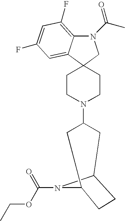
C1CN(C2CC3CCC(C2)N3C(OCC)=O)CCC12C1=CC(F)=CC(F)=C1N(C(C)=O)C2
